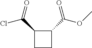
C1(C(Cl)=O)CCC1C(=O)OC
